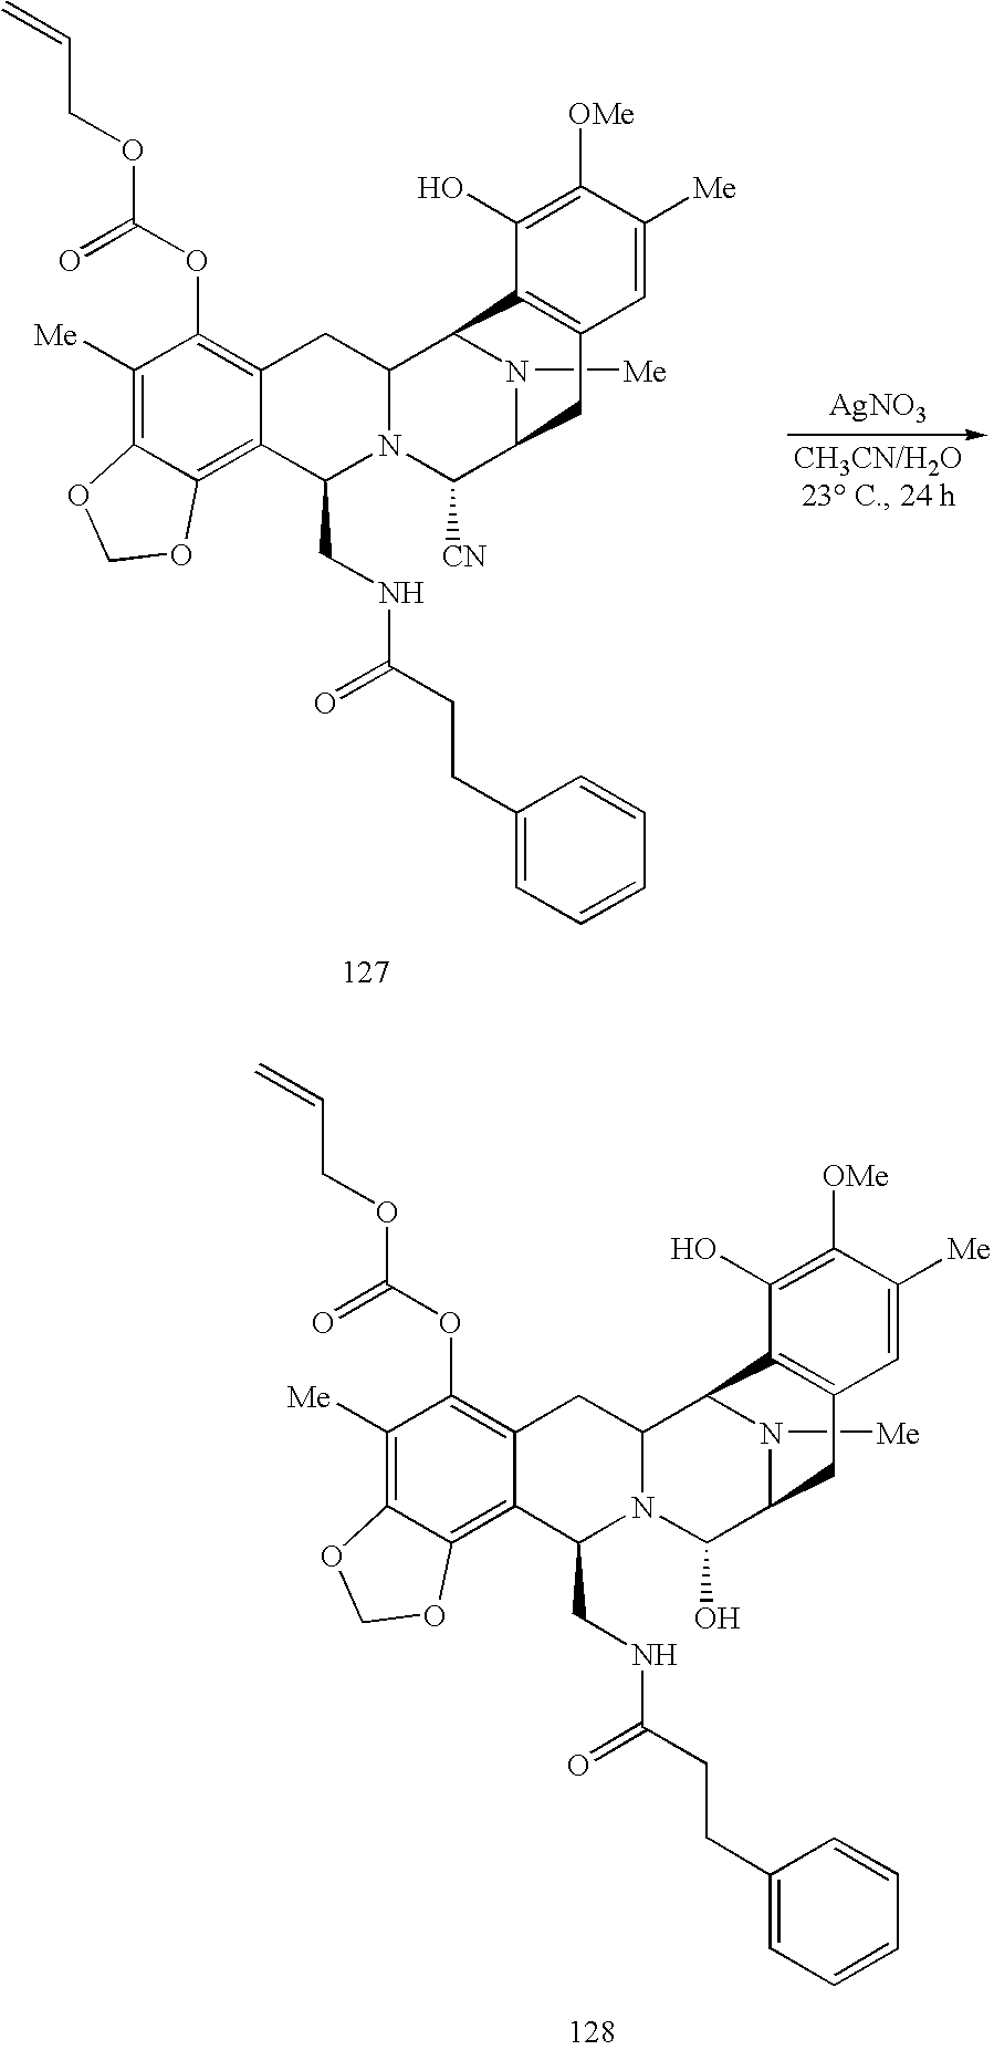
C1([Me])=C2C(=C3C(=C1OC(=O)OCC=C)CC1N(C3CNC(=O)CCC3=CC=CC=C3)C(O)C3N([Me])C1C1=C(C3)C=C([Me])C([OMe])=C1O)OCO2.C1([Me])=C2C(=C3C(=C1OC(=O)OCC=C)CC1N(C3CNC(=O)CCC3=CC=CC=C3)C([CN])C3N([Me])C1C1=C(C3)C=C([Me])C([OMe])=C1O)OCO2.[AgNO3]
